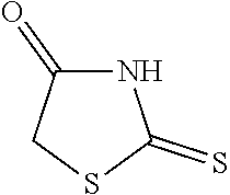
N1C(=O)CSC1=S
